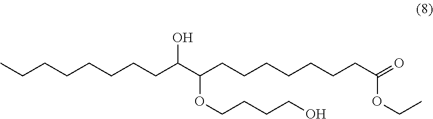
CCCCCCCCC(C(CCCCCCCC(=O)OCC)OCCCCO)O
